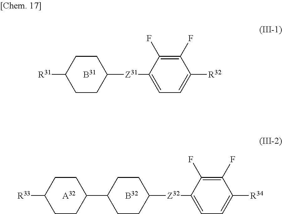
[B31].[R31]C1CCC([Z31]C2=CC=C([R32])C(F)=C2F)CC1.[B32].[A32].C1(C2CCC([R33])CC2)CCC([Z32]C2=CC=C([R34])C(F)=C2F)CC1
